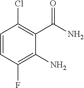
C1=CC(F)=C(N)C(C(=O)N)=C1Cl
